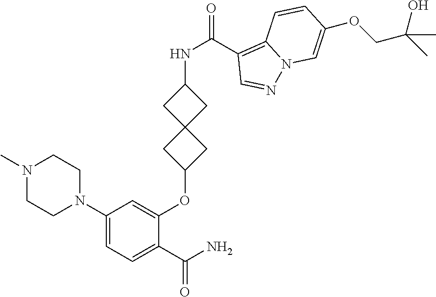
C1(N2CCN(C)CC2)=CC=C(C(N)=O)C(OC2CC3(C2)CC(NC(C2=C4N(N=C2)C=C(OCC(C)(O)C)C=C4)=O)C3)=C1
